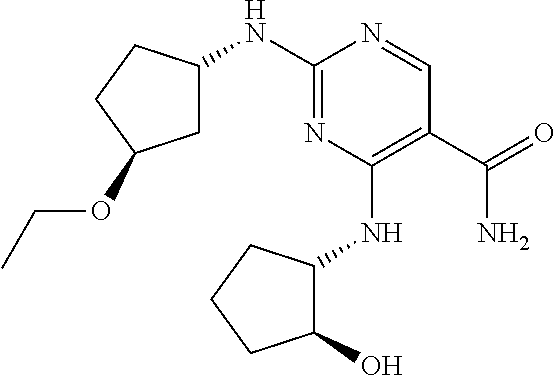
C1C(NC2=NC(NC3C(O)CCC3)=C(C(=O)N)C=N2)CCC1OCC
